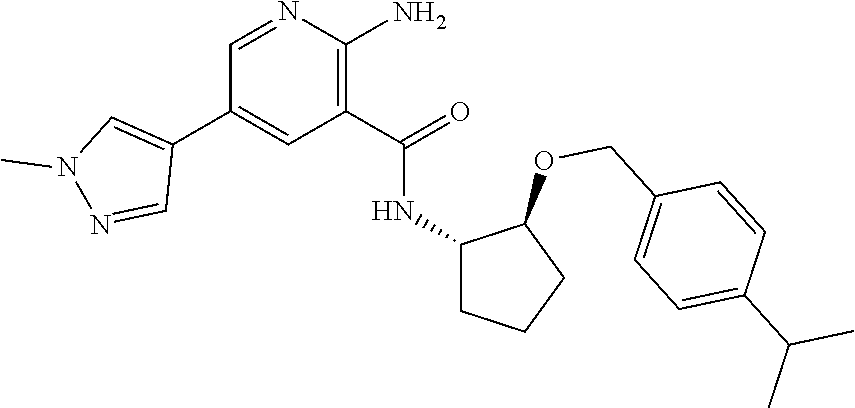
C1=NC(N)=C(C(=O)NC2CCCC2OCC2=CC=C(C(C)C)C=C2)C=C1C1=CN(C)N=C1
